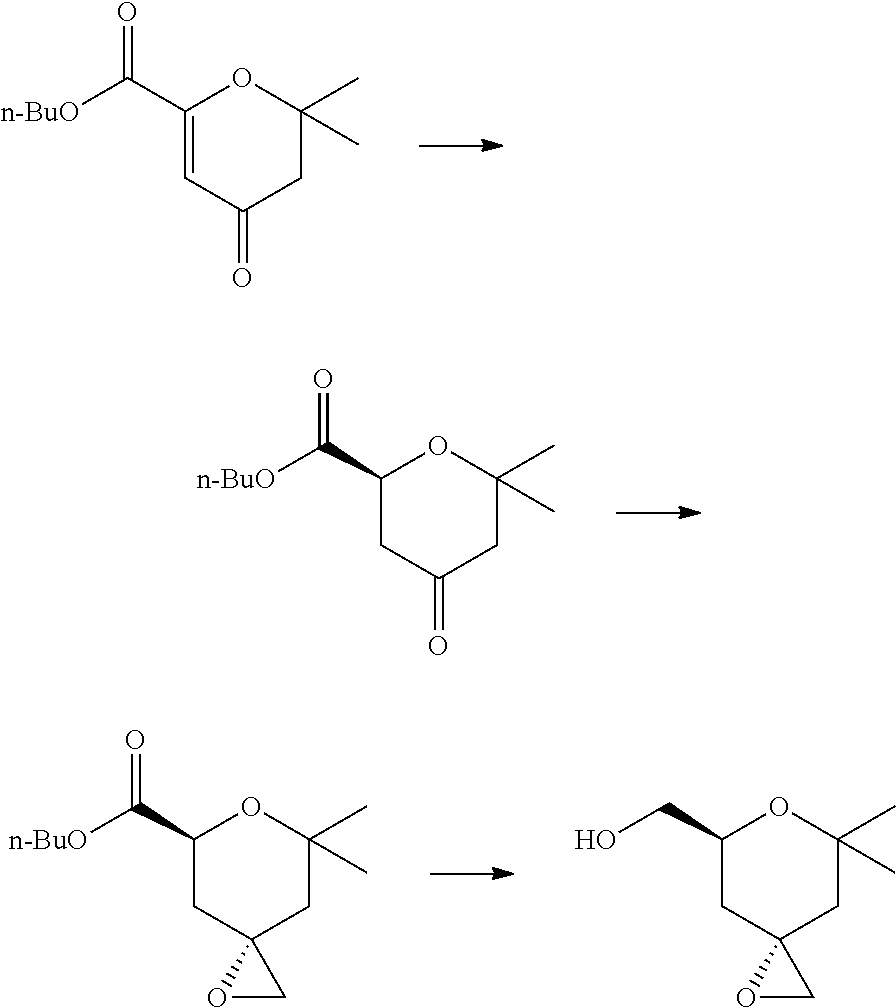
C1(C([n-BuO])=O)=CC(=O)CC(C)(C)O1.C1(C([n-BuO])=O)CC(=O)CC(C)(C)O1.C1(C([n-BuO])=O)CC2(CC(C)(C)O1)OC2.C1(CO)CC2(CC(C)(C)O1)OC2
